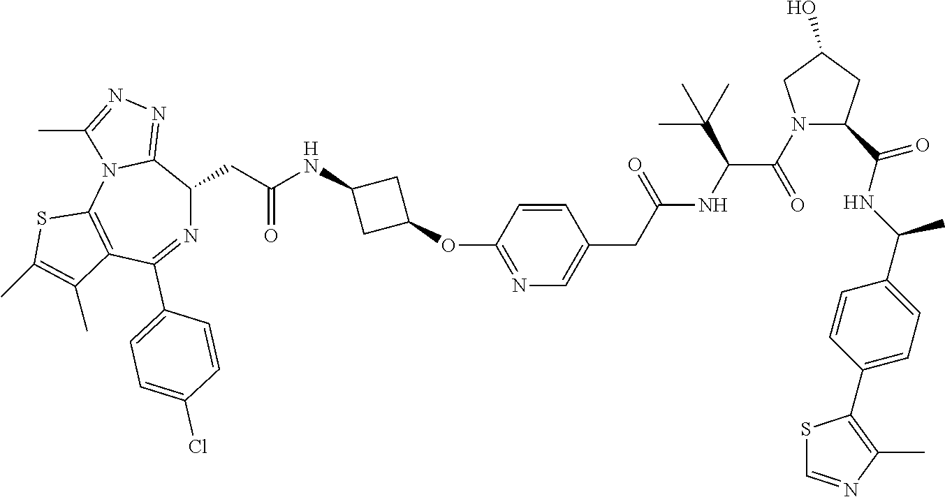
N1=C(C2=CC=C(Cl)C=C2)C2=C(N3C(=NN=C3C)C1CC(=O)NC1CC(OC3=NC=C(CC(=O)NC(C(=O)N4C(C(=O)NC(C)C5=CC=C(C6=C(C)N=CS6)C=C5)CC(O)C4)C(C)(C)C)C=C3)C1)SC(C)=C2C
